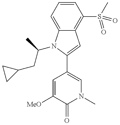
C12=C(S(C)(=O)=O)C=CC=C1N(C(CC1CC1)C)C(C1=CN(C)C(=O)C([MeO])=C1)=C2
